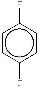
c1cc(F)ccc1F
